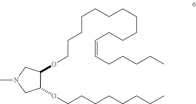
C1(OCCCCCCCC)C(OCCCCCCCCCCCC=CCCCCC)CN(C)C1
